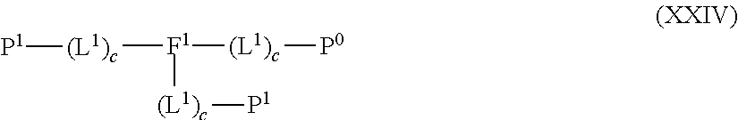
[F1]([(L1)c][P0])([(L1)c][P1])[(L1)c][P1]
